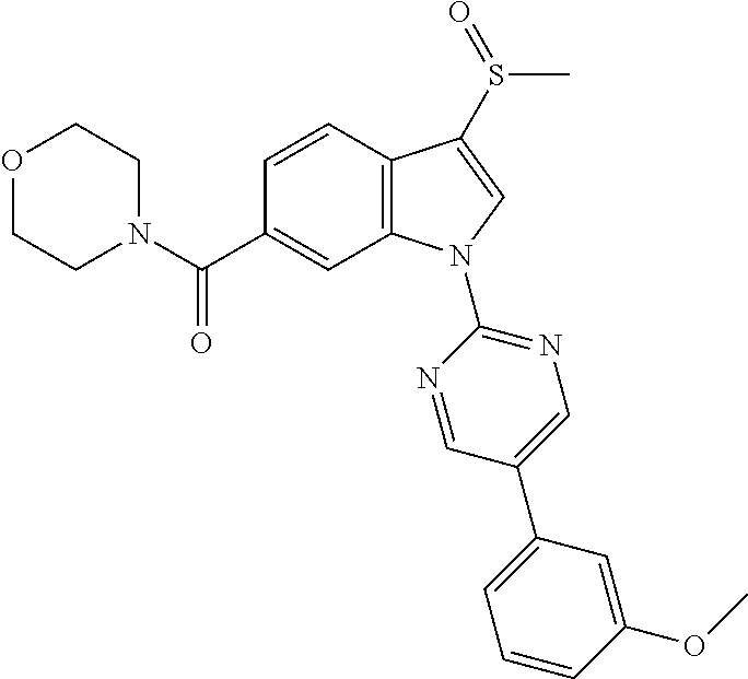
N1(C(C2=CC3=C(C=C2)C(S(C)=O)=CN3C2=NC=C(C3=CC=CC(OC)=C3)C=N2)=O)CCOCC1
